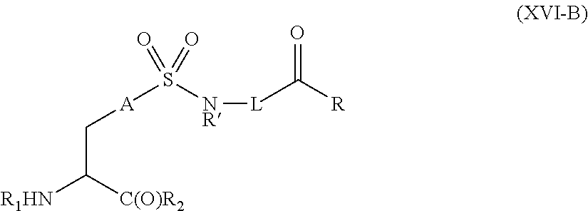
O=S([NR][L]C([R])=O)([A]CC([R1HN])[C(O)R2])=O
